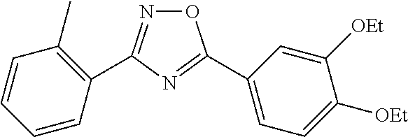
N1=C(C2=C(C)C=CC=C2)N=C(C2=CC=C([OEt])C([OEt])=C2)O1
